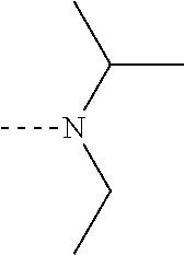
C(N(C)CC)(C)C
